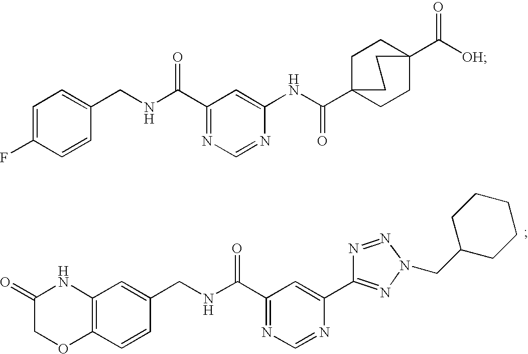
C1(F)=CC=C(CNC(C2=NC=NC(NC(=O)C34CCC(C([OH])=O)(CC3)CC4)=C2)=O)C=C1.C1(=O)COC2=C(N1)C=C(CNC(C1=NC=NC(C3=NN(CC4CCCCC4)N=N3)=C1)=O)C=C2
